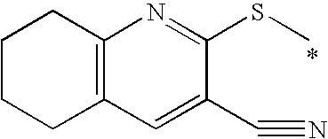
C1CCC2=C(C1)N=C(SC)C(C#N)=C2
